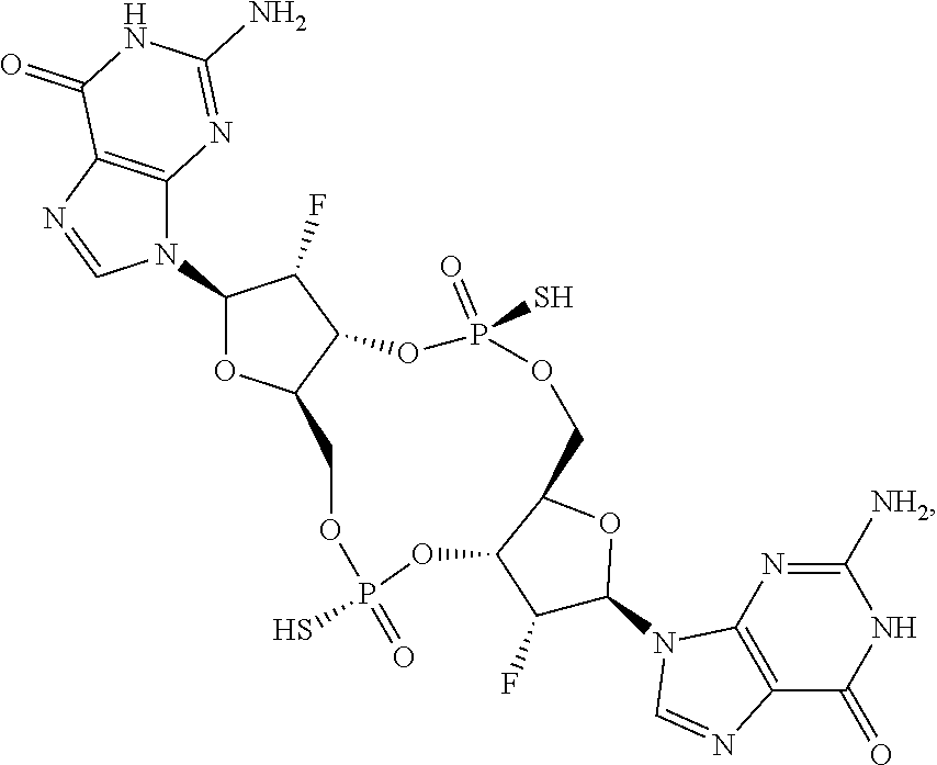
N1(C2OC3C(C2F)OP(S)(=O)OCC2OC(N4C5=C(C(=O)NC([NH2])=N5)N=C4)C(F)C2OP(=O)(S)OC3)C2=C(N=C1)C(=O)NC(N)=N2
